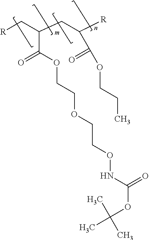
[R]CC(CC([R])C(=O)OCCC)C(OCCOCCONC(OC(C)(C)C)=O)=O
